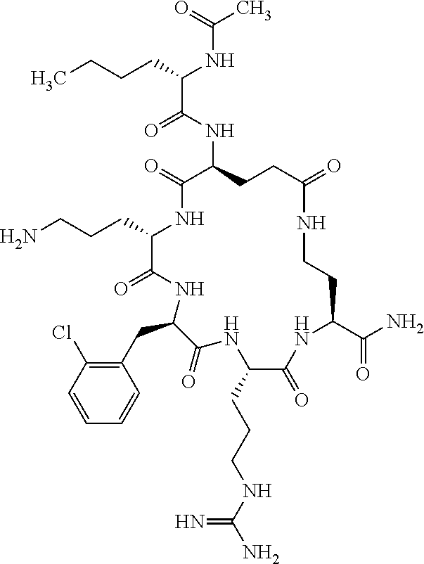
C(C1C(=O)NC(CC2=C(Cl)C=CC=C2)C(=O)NC(CCCNC(N)=N)C(=O)NC(C(N)=O)CCNC(=O)CCC(NC(C(CCCC)NC(C)=O)=O)C(=O)N1)CCN
